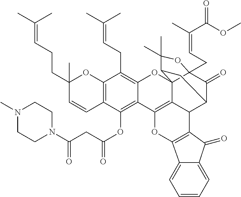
C12=C(C=CC(CCC=C(C)C)(C)O1)C(OC(CC(N1CCN(C)CC1)=O)=O)=C1C(=C2CC=C(C)C)OC23C4(CC=C(C)C(OC)=O)C(=O)C(C5C2=C1OC1=C5C(=O)C2=CC=CC=C21)CC3C(C)(C)O4
